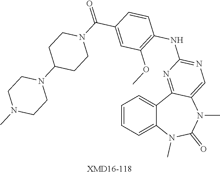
C1=CC=C2C(=C1)C1=NC(NC3=C(OC)C=C(C(N4CCC(N5CCN(C)CC5)CC4)=O)C=C3)=NC=C1N(C)C(=O)N2C
